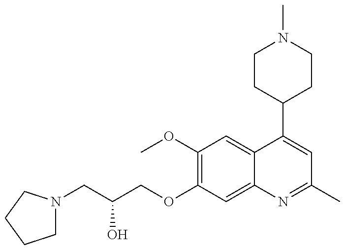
C1N(CC(COC2=C(OC)C=C3C(=C2)N=C(C)C=C3C2CCN(C)CC2)O)CCC1
